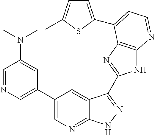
C1=NC=C(C2=CN=C3C(=C2)C(C2=NC4=C(N2)N=CC=C4C2=CC=C(C)S2)=NN3)C=C1N(C)C
